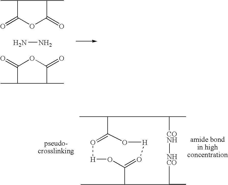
C1(C)C(=O)OC(=O)C1C.NN.C1(C)C(=O)OC(=O)C1C.C1(C)C2=O[H]OC(=O[H]O2)C(C)C(C)[NHCO][CONH]C1C
